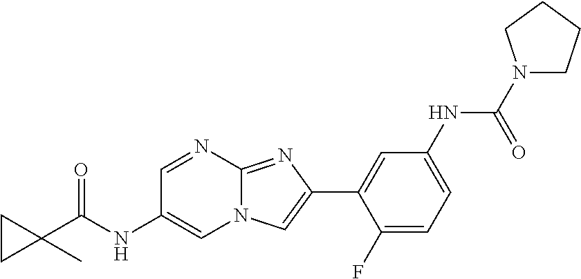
C1=NC2=NC(C3=CC(NC(N4CCCC4)=O)=CC=C3F)=CN2C=C1NC(=O)C1(C)CC1
